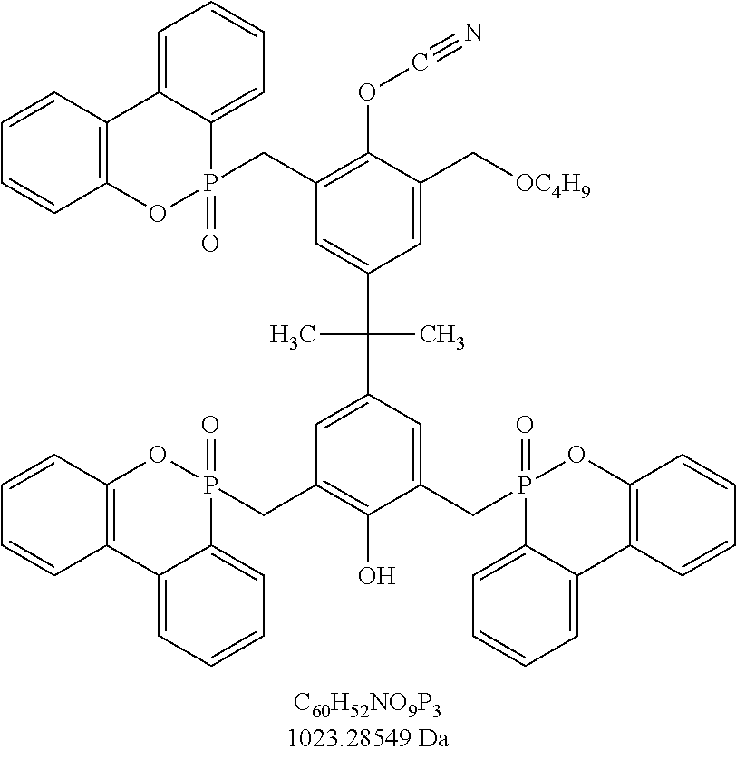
C1=CC2=C(C=C1)OP(CC1=C(OC#N)C(C[OC4H9])=CC(C(C)(C)C3=CC(CP4(=O)OC5=C(C=CC=C5)C5=CC=CC=C45)=C(O)C(CP4(=O)OC5=C(C=CC=C5)C5=CC=CC=C45)=C3)=C1)(=O)C1=CC=CC=C21
